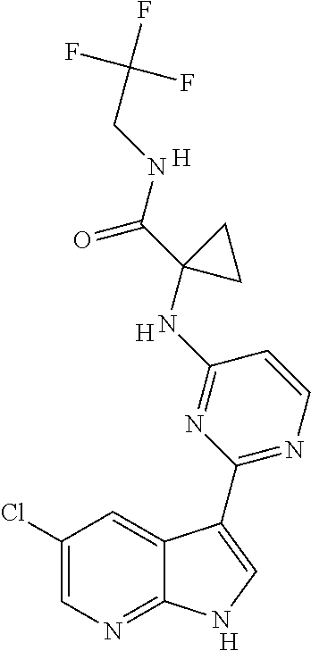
C1(Cl)=CN=C2C(=C1)C(C1=NC=CC(NC3(C(NCC(F)(F)F)=O)CC3)=N1)=CN2.[H].[H].[H]
